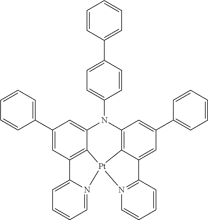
C12=CC=CC=N1[Pt]13C4=C2C=C(C2=CC=CC=C2)C=C4N(C2=CC=C(C4=CC=CC=C4)C=C2)C2=C1C(=CC(C1=CC=CC=C1)=C2)C1=N3C=CC=C1
